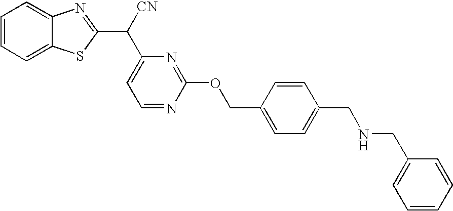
C1=CC=C2C(=C1)N=C(C(C1=CC=NC(OCC3=CC=C(CNCC4=CC=CC=C4)C=C3)=N1)[CN])S2
